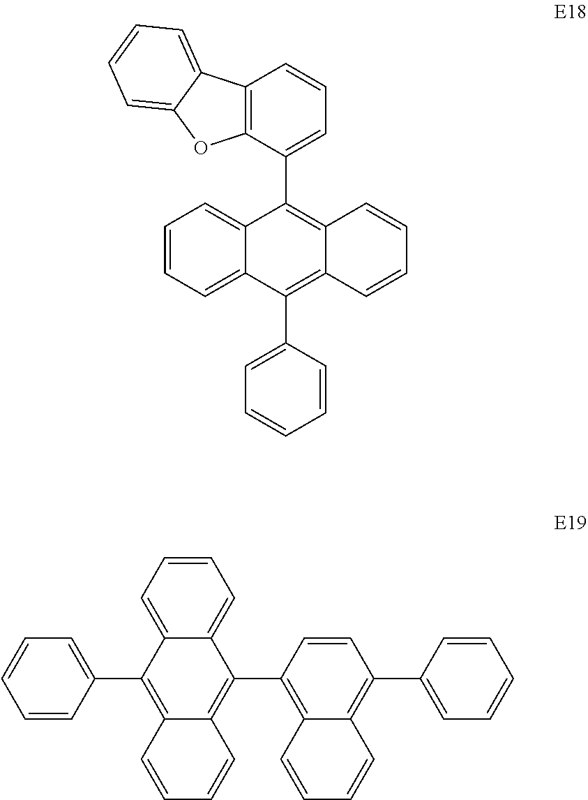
C1=CC=C2C(=C1)C(C1=CC=CC3=C1OC1=CC=CC=C31)=C1C(=C2C2=CC=CC=C2)C=CC=C1.C12=CC=CC=C1C(C1=C3C(=C(C4=CC=CC=C4)C=C1)C=CC=C3)=C1C(=C2C2=CC=CC=C2)C=CC=C1
